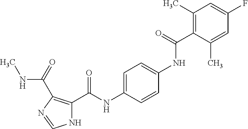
C1(C)=C(C(NC2=CC=C(NC(C3=C(C(=O)NC)N=CN3)=O)C=C2)=O)C(C)=CC(F)=C1
